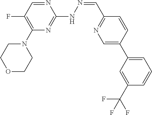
N(=CC1=NC=C(C2=CC=CC(C(F)(F)F)=C2)C=C1)NC1=NC(N2CCOCC2)=C(F)C=N1
